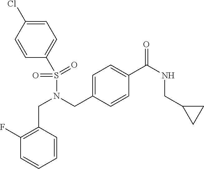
C1=CC(Cl)=CC=C1S(N(CC1=CC=C(C(NCC2CC2)=O)C=C1)CC1=C(F)C=CC=C1)(=O)=O
